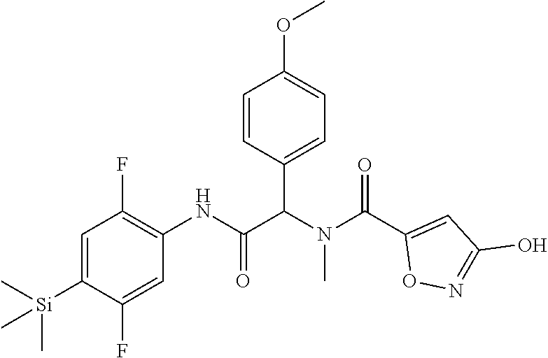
C1=C([Si](C)(C)C)C(F)=CC(NC(C(N(C(C2=CC(O)=NO2)=O)C)C2=CC=C(OC)C=C2)=O)=C1F
